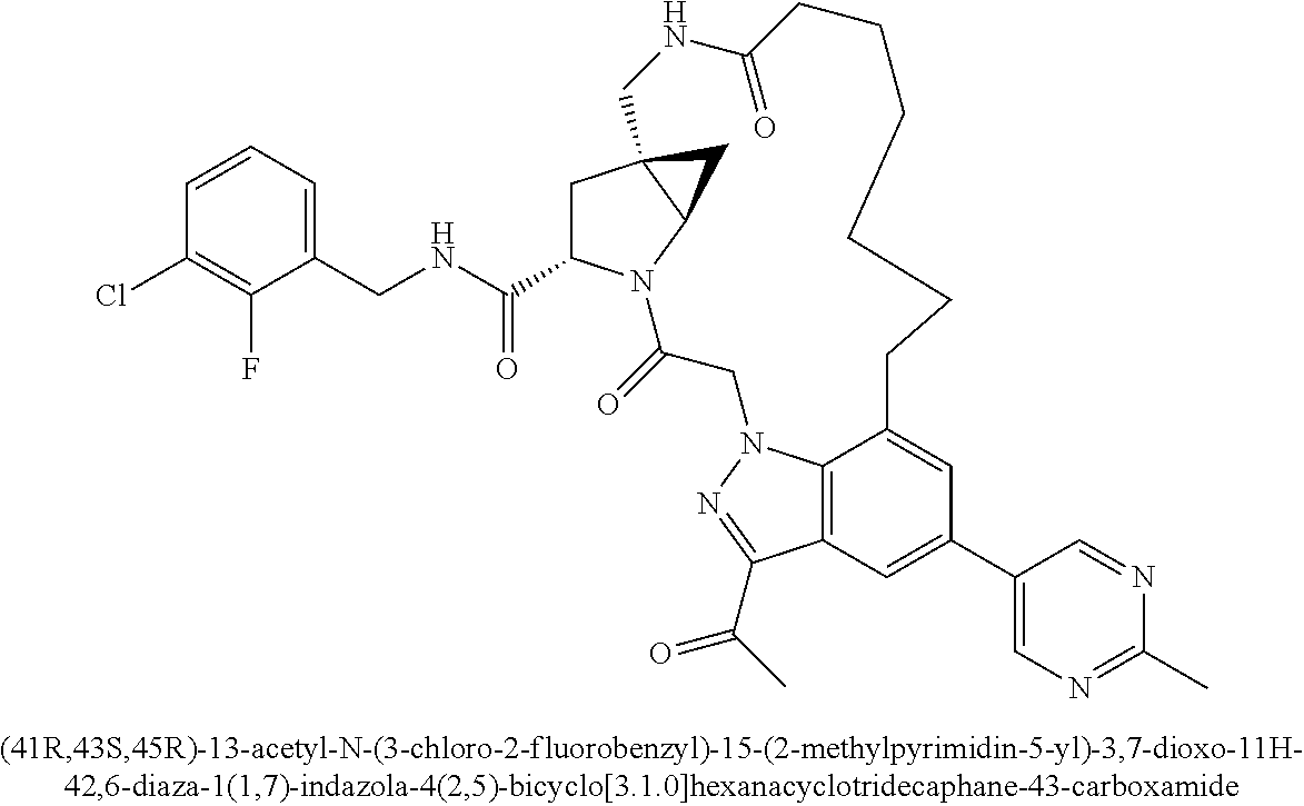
C12=C3C=C(C4=CN=C(C)N=C4)C=C1CCCCCCC(=O)NCC14CC(C(NCC5=CC=CC(Cl)=C5F)=O)N(C(=O)CN2N=C3C(=O)C)C1C4
